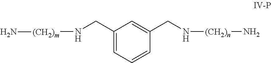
C1(CN[(CH2)m]N)=CC=CC(CN[(CH2)n]N)=C1
